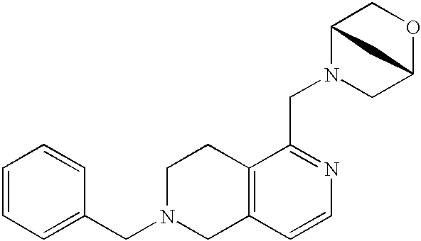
C1=CC=C(CN2CCC3=C(C2)C=CN=C3CN2CC3OCC2C3)C=C1
